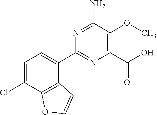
C1(C2=CC=C(Cl)C3=C2C=CO3)=NC(C(=O)O)=C(OC)C(N)=N1
